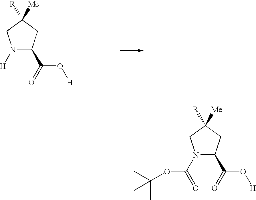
N1([H])C(C(O[H])=O)CC([Me])([R])C1.N1(C(OC(C)(C)C)=O)C(C(O[H])=O)CC([Me])([R])C1
